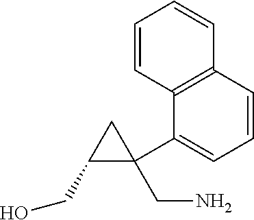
C12=C(C=CC=C1C1(CN)CC1CO)C=CC=C2
